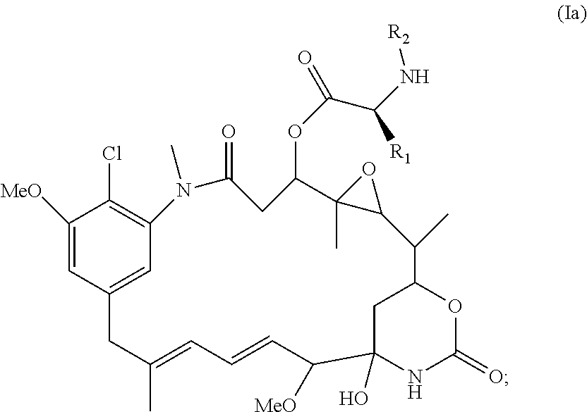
C1([MeO])=CC2=CC(=C1Cl)N(C)C(=O)CC(OC(=O)C(N[R2])[R1])C1(C)C(C(C)C3OC(=O)NC(O)(C([MeO])C=CC=C(C)C2)C3)O1
